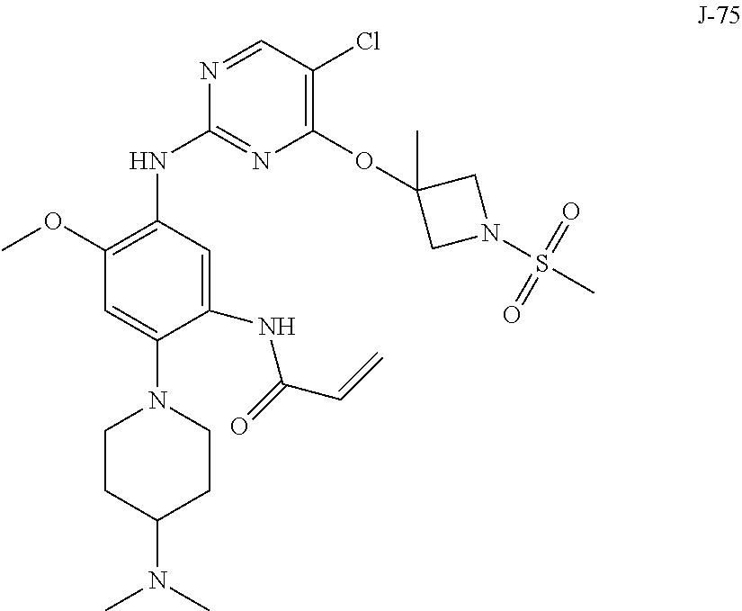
C1CC(N(C)C)CCN1C1=CC(OC)=C(NC2=NC(OC3(C)CN(S(C)(=O)=O)C3)=C(Cl)C=N2)C=C1NC(C=C)=O
